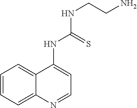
C1=CC=C2C(=C1)C(NC(NCCN)=S)=CC=N2
